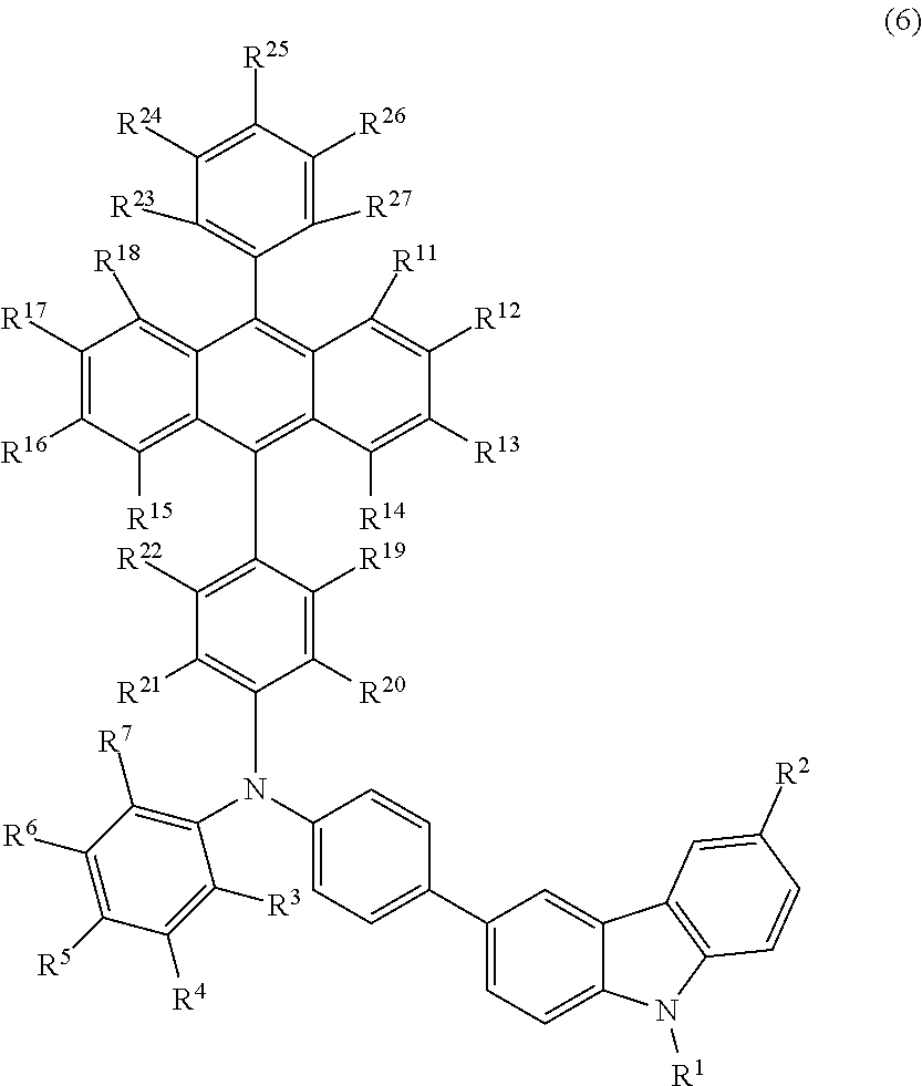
C1([R17])=C([R16])C([R15])=C2C(=C1[R18])C(C1=C([R23])C([R24])=C([R25])C([R26])=C1[R27])=C1C(=C2C2=C([R22])C([R21])=C(N(C3=CC=C(C4=CC=C5C(=C4)C4=C(N5[R1])C=CC([R2])=C4)C=C3)C3=C([R7])C([R6])=C([R5])C([R4])=C3[R3])C([R20])=C2[R19])C([R14])=C([R13])C([R12])=C1[R11]
